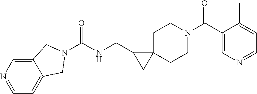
O=C(C1=CN=CC=C1C)N1CCC2(CC1)C(CNC(=O)N1CC3=CC=NC=C3C1)C2
